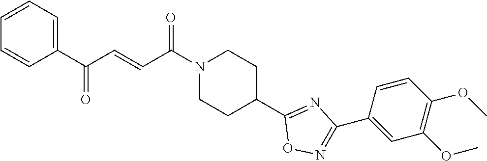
N1(C(C=CC(C2=CC=CC=C2)=O)=O)CCC(C2=NC(C3=CC(OC)=C(OC)C=C3)=NO2)CC1
